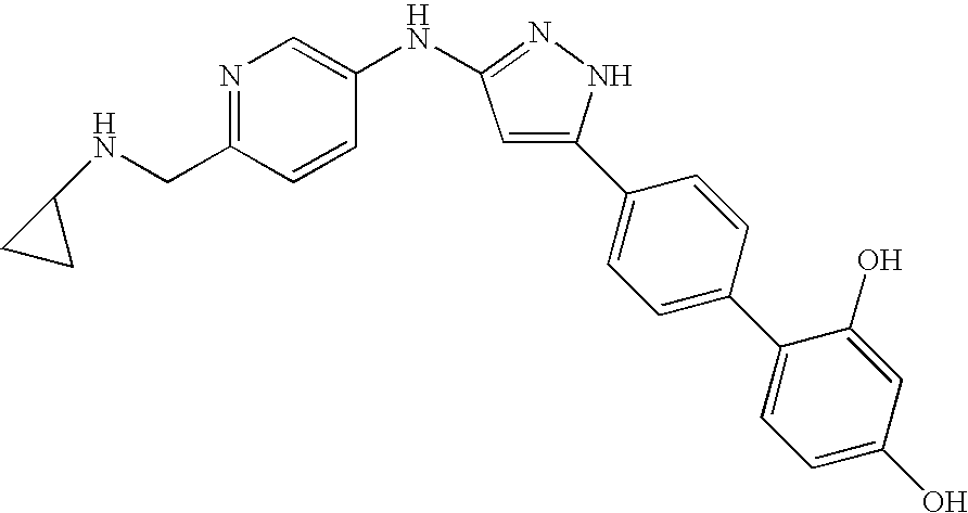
N1=C(CNC2CC2)C=CC(NC2=NNC(C3=CC=C(C4=CC=C(O)C=C4O)C=C3)=C2)=C1
